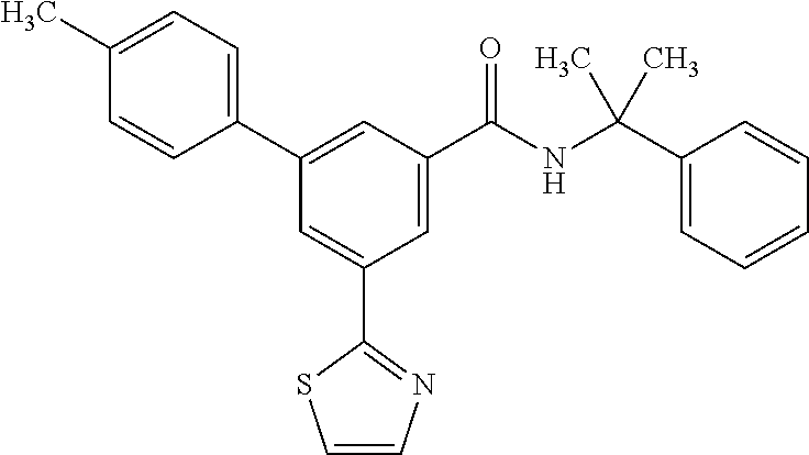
C1=CN=C(C2=CC(C3=CC=C(C)C=C3)=CC(C(NC(C3=CC=CC=C3)(C)C)=O)=C2)S1
